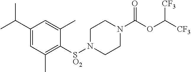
[SO2](N1CCN(C(OC([CF3])[CF3])=O)CC1)C1=C(C)C=C(C(C)C)C=C1C
